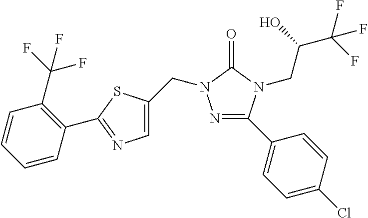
N1=C(C2=CC=C(Cl)C=C2)N(CC(C(F)(F)F)O)C(=O)N1CC1=CN=C(C2=C(C(F)(F)F)C=CC=C2)S1
